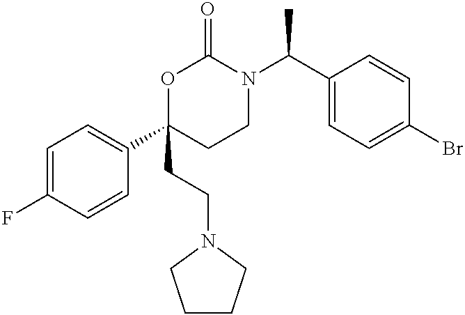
C1=C(F)C=CC(C2(CCN3CCCC3)CCN(C(C3=CC=C(Br)C=C3)C)C(=O)O2)=C1
